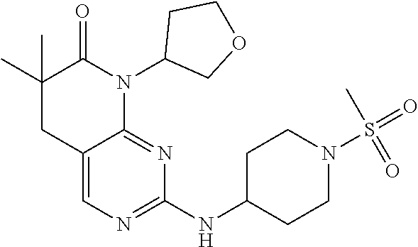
C12=CN=C(NC3CCN(S(=O)(C)=O)CC3)N=C1N(C1COCC1)C(=O)C(C)(C)C2
